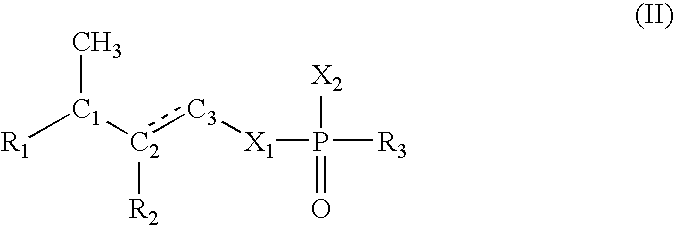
C[C1]([R1])[C2]([R2]):[C3][X1]P([R3])([X2])=O
